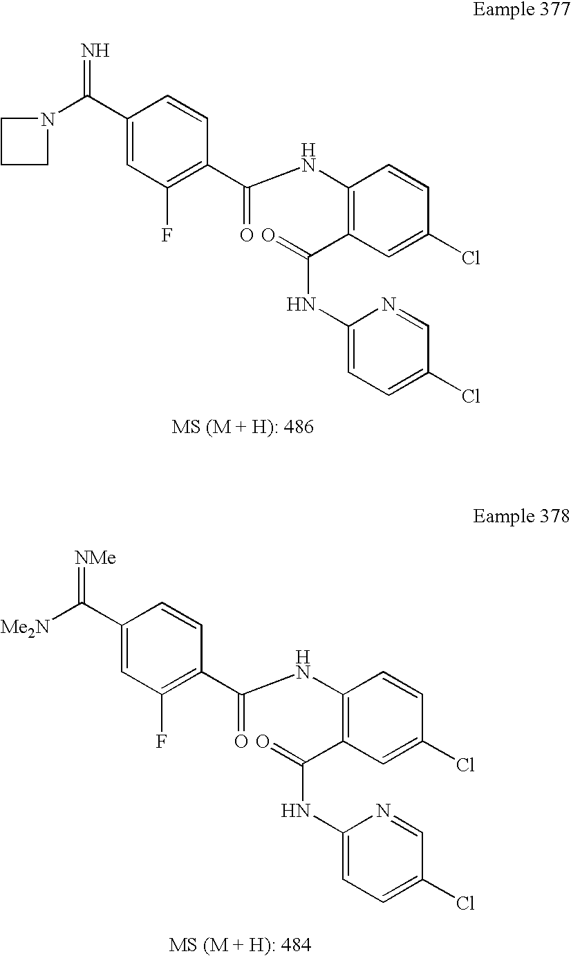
N=C(C1=CC(F)=C(C(NC2=C(C(NC3=CC=C(Cl)C=N3)=O)C=C(Cl)C=C2)=O)C=C1)N1CCC1.C1(C(=[NMe])[Me2N])=CC(F)=C(C(NC2=C(C(NC3=CC=C(Cl)C=N3)=O)C=C(Cl)C=C2)=O)C=C1
